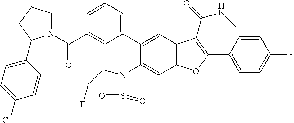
C1=CC(C2=C(C(=O)NC)C3=C(C=C(N(S(C)(=O)=O)CCF)C(C4=CC=CC(C(=O)N5CCCC5C5=CC=C(Cl)C=C5)=C4)=C3)O2)=CC=C1F
